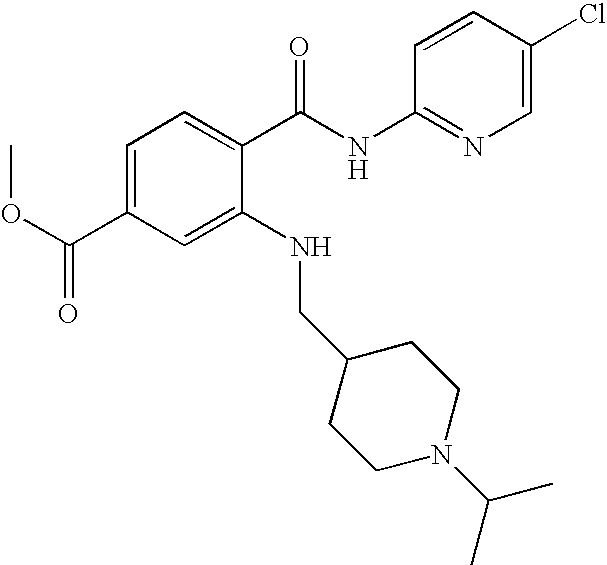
C1=C(C(OC)=O)C=C(NCC2CCN(C(C)C)CC2)C(C(NC2=NC=C(Cl)C=C2)=O)=C1
